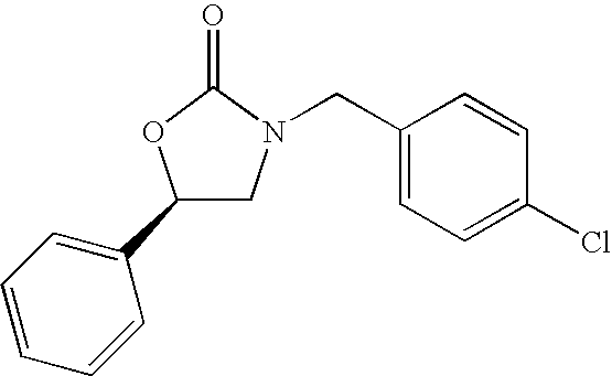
C1(C2=CC=CC=C2)CN(CC2=CC=C(Cl)C=C2)C(=O)O1
